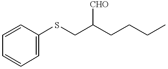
C1=CC=C(SCC(CCCC)[CHO])C=C1
